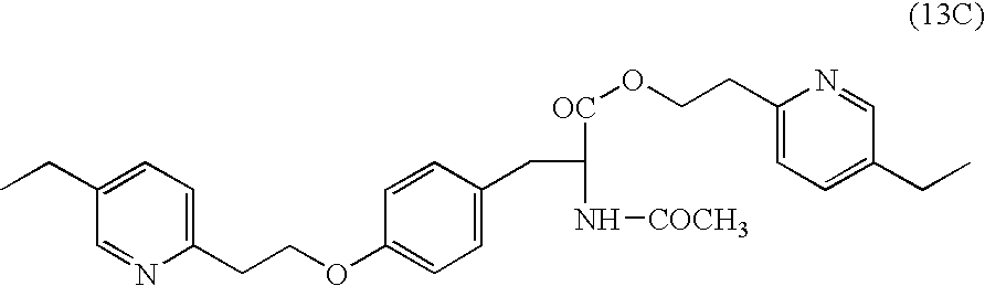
C1(CCOC2=CC=C(CC(N[COCH3])[OC]OCCC3=CC=C(CC)C=N3)C=C2)=CC=C(CC)C=N1
